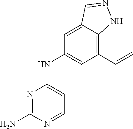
N1=C(N)N=CC=C1NC1=CC(C=C)=C2C(=C1)C=NN2
